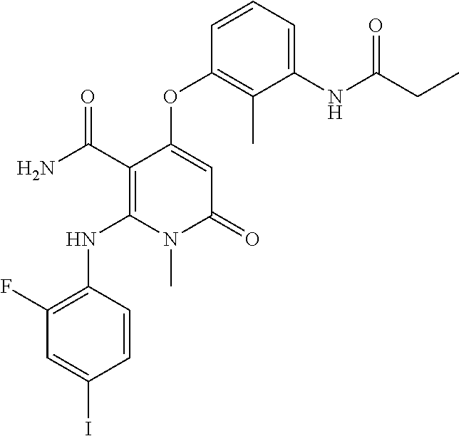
C1(F)=C(NC2=C(C(N)=O)C(OC3=C(C)C(NC(CC)=O)=CC=C3)=CC(=O)N2C)C=CC(I)=C1
